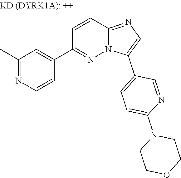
C1(C)=NC=CC(C2=NN3C(=NC=C3C3=CC=C(N4CCOCC4)N=C3)C=C2)=C1
